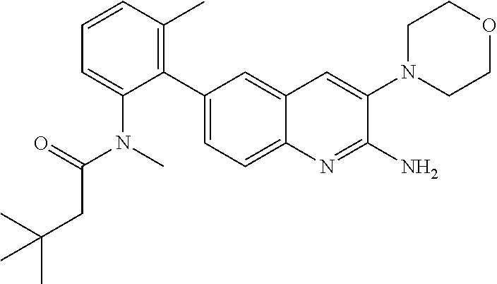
C1(C2=CC=C3C(=C2)C=C(N2CCOCC2)C(N)=N3)=C(C)C=CC=C1N(C(CC(C)(C)C)=O)C
